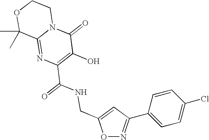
C12=NC(C(NCC3=CC(C4=CC=C(Cl)C=C4)=NO3)=O)=C(O)C(=O)N1CCOC2(C)C
